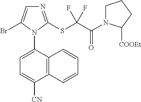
C12=C(C(N3C(Br)=CN=C3SC(C(=O)N3CCCC3[COOEt])(F)F)=CC=C1[CN])C=CC=C2
